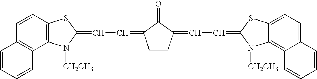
C1CC(=CC=C2SC3=CC=C4C(=C3N2[CH2CH3])C=CC=C4)C(=O)C1=CC=C1N([CH2CH3])C2=C(C=CC3=C2C=CC=C3)S1
